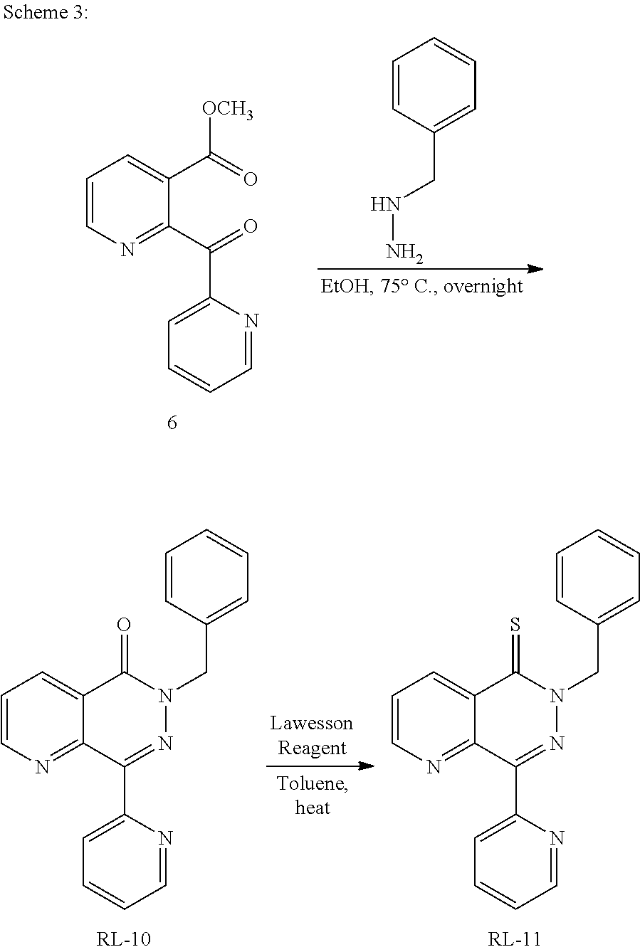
C1=CN=C(C(=O)C2=CC=CC=N2)C(C(=O)[OCH3])=C1.C1=CC(CNN)=CC=C1.C1=C(C2=NN(CC3=CC=CC=C3)C(=O)C3=CC=CN=C23)N=CC=C1.C1=C(C2=NN(CC3=CC=CC=C3)C(=S)C3=CC=CN=C23)N=CC=C1
